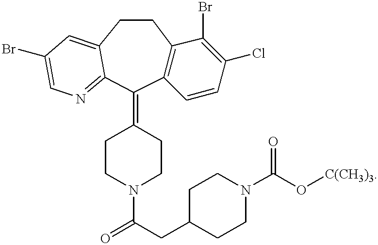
C12=C(CCC3=CC(Br)=CN=C3C1=C1CCN(C(=O)CC3CCN(C(O[C(CH3)3])=O)CC3)CC1)C(Br)=C(Cl)C=C2
